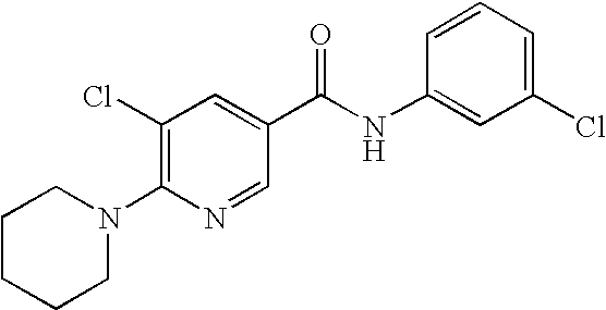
C1CCCN(C2=C(Cl)C=C(C(NC3=CC(Cl)=CC=C3)=O)C=N2)C1
